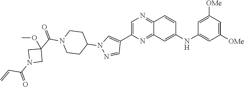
C1=C(C2=CN(C3CCN(C(C4(OC)CN(C(=O)C=C)C4)=O)CC3)N=C2)N=C2C(=N1)C=CC(NC1=CC([OMe])=CC([OMe])=C1)=C2
